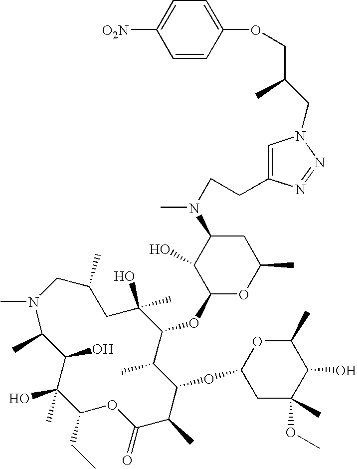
CN1C(C)C(O)C(O)(C)C(CC)OC(=O)C(C)C(OC2CC(C)(OC)C(O)C(C)O2)C(C)C(OC2OC(C)CC(N(CCC3=CN(CC(COC4=CC=C([O2N])C=C4)C)N=N3)C)C2O)C(C)(O)CC(C)C1
